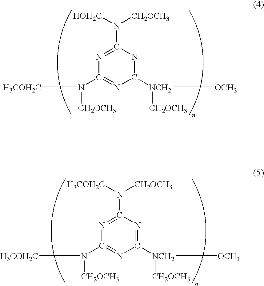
N1=C(N([HOH2C])[CH2OCH3])N=C([NCH2]([CH2OCH3])[OCH3])N=C1N([CH2OCH3])[H3COH2C].N1=C(N([H3COH2C])[CH2OCH3])N=C([NCH2]([CH2OCH3])[OCH3])N=C1N([CH2OCH3])[H3COH2C]
